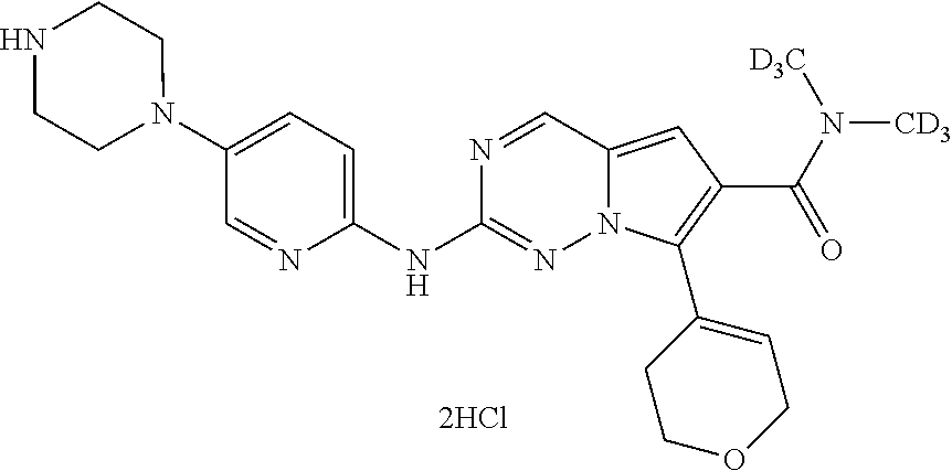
N1(C2=CC=C(NC3=NN4C(=CC(C(=O)N([CD3])[D3C])=C4C4=CCOCC4)C=N3)N=C2)CCNCC1
